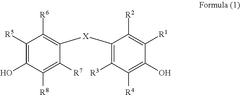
C1([R5])=C(O)C([R8])=C([R7])C([X]C2=C([R3])C([R4])=C(O)C([R1])=C2[R2])=C1[R6]
